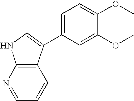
C1(OC)=CC(C2=CNC3=C2C=CC=N3)=CC=C1OC
